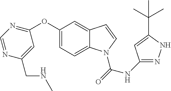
C1(OC2=CC=C3C(=C2)C=CN3C(=O)NC2=NNC(C(C)(C)C)=C2)=NC=NC(CNC)=C1
